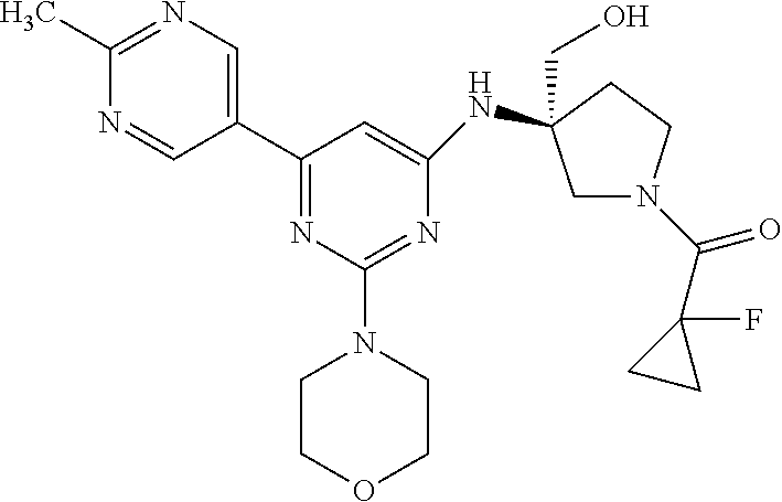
C1(C)=NC=C(C2=NC(N3CCOCC3)=NC(NC3(CO)CN(C(=O)C4(F)CC4)CC3)=C2)C=N1
